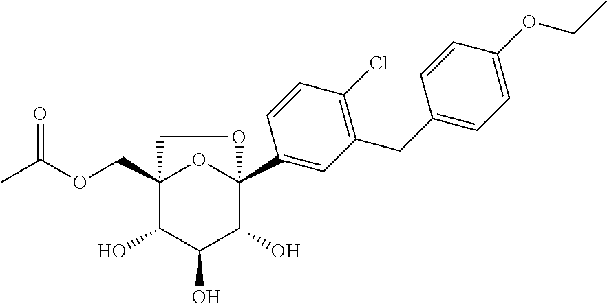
C12(COC(C)=O)C(O)C(O)C(O)C(C3=CC(CC4=CC=C(OCC)C=C4)=C(Cl)C=C3)(O1)OC2
